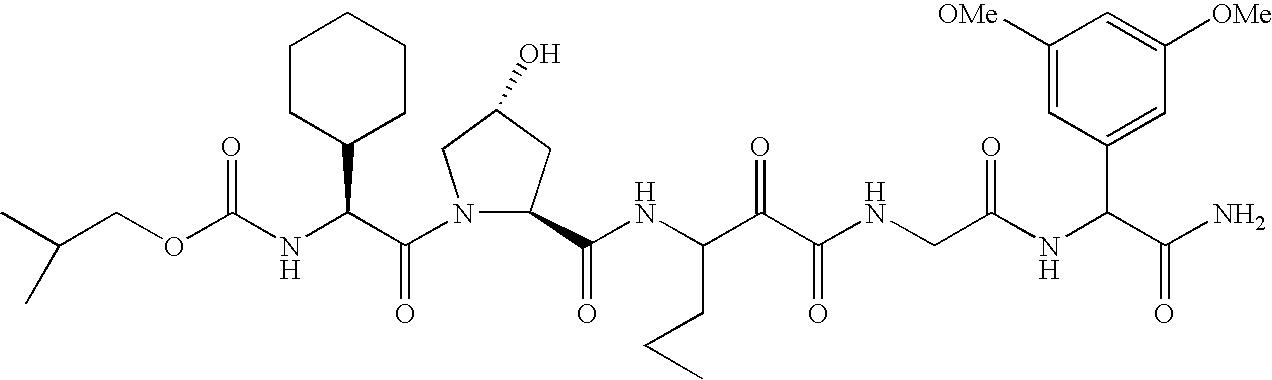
C(NC(C(N1C(C(NC(C(C(NCC(NC(C(N)=O)C2=CC([OMe])=CC([OMe])=C2)=O)=O)=O)CCC)=O)CC(O)C1)=O)C1CCCCC1)(=O)OCC(C)C
